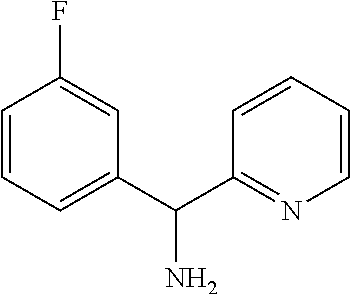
C1=CC=C(C(C2=NC=CC=C2)N)C=C1F
